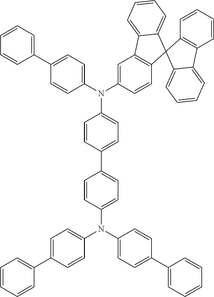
C1=CC(N(C2=CC=C(C3=CC=CC=C3)C=C2)C2=CC=C(C3=CC=CC=C3)C=C2)=CC=C1C1=CC=C(N(C2=CC=C(C3=CC=CC=C3)C=C2)C2=CC3=C(C=C2)C2(C4=CC=CC=C34)C3=C(C=CC=C3)C3=CC=CC=C23)C=C1
